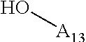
O[A13]
